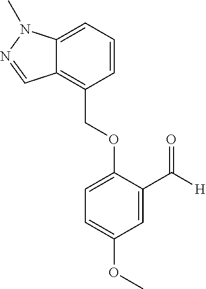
C12=CC=CC(COC3=CC=C(OC)C=C3C([H])=O)=C1C=NN2C
